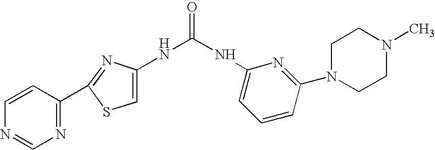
N1=C(C2=NC=NC=C2)SC=C1NC(=O)NC1=CC=CC(N2CCN(C)CC2)=N1
